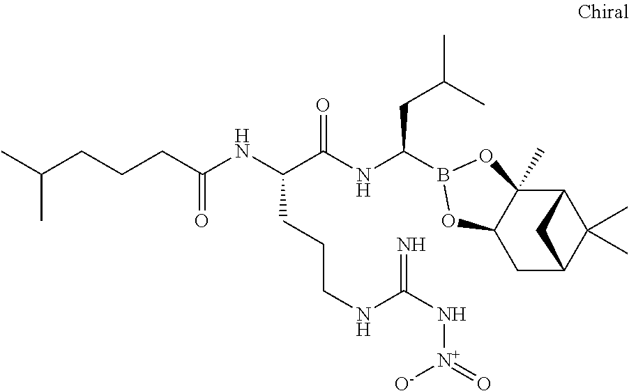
C12C3(C)C(CC(C1(C)C)C2)OB(C(NC(C(NC(CCCC(C)C)=O)CCCNC(N[N+]([O-])=O)=N)=O)CC(C)C)O3
